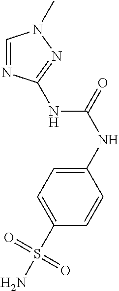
C1=CC(S(=O)(=O)N)=CC=C1NC(=O)NC1=NN(C)C=N1
